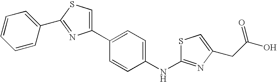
C1(C2=CSC(C3=CC=CC=C3)=N2)=CC=C(NC2=NC(CC(=O)O)=CS2)C=C1
